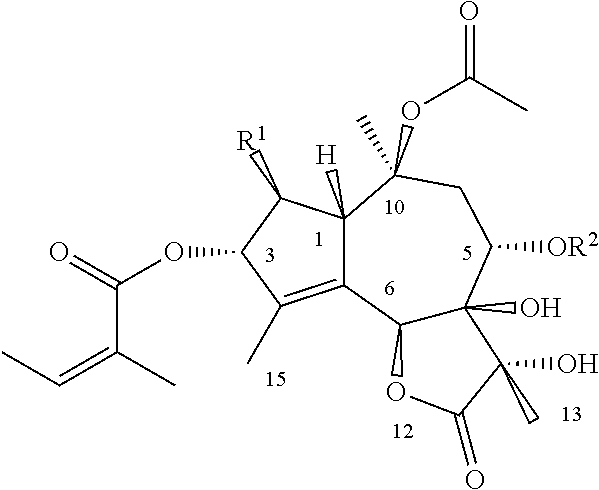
C12C(O)(C([OR2])CC(OC(C)=O)(C)C3([H])C1=C(C)C(OC(=O)C(=CC)C)C3[R1])C(O)(C)C(=O)O2
